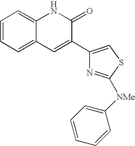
C1=CC=C2C(=C1)NC(=O)C(C1=CSC([NMe]C3=CC=CC=C3)=N1)=C2
